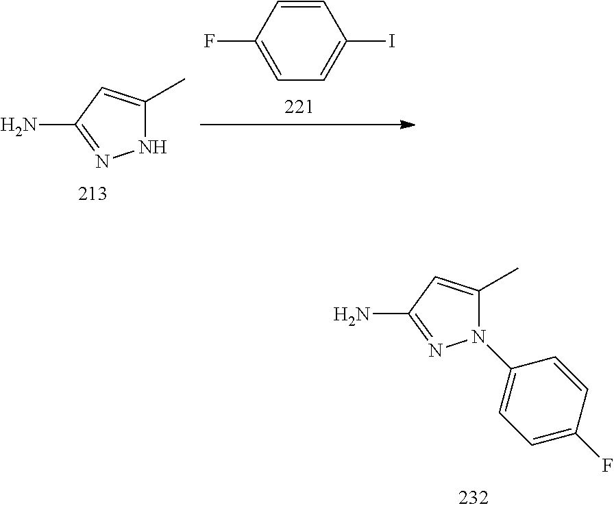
NC1=NNC(C)=C1.C1=CC(F)=CC=C1I.NC1=NN(C2=CC=C(F)C=C2)C(C)=C1
